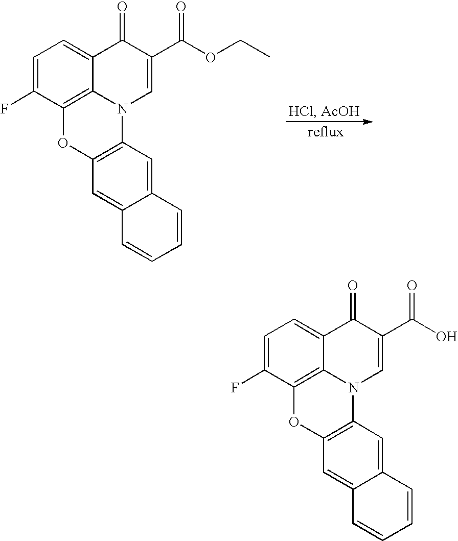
C1=C(F)C2=C3C(=C1)C(=O)C(C(OCC)=O)=CN3C1=C(O2)C=C2C(=C1)C=CC=C2.C1=C(F)C2=C3C(=C1)C(=O)C(C(O)=O)=CN3C1=C(O2)C=C2C(=C1)C=CC=C2
